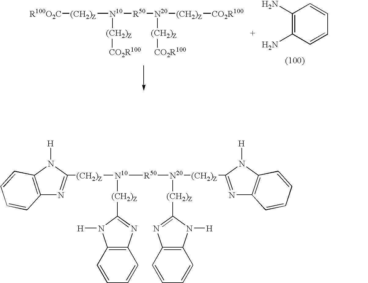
C1(N)=C(N)C=CC=C1.[R100O2C][(CH2)Z][N10]([(CH2)Z][CO2R100])[R50][N20]([(CH2)Z][CO2R100])[(CH2)Z][CO2R100].C12=C(N([H])C([(CH2)Z][N10]([(CH2)Z]C3=NC4=C(N3[H])C=CC=C4)[R50][N20]([(CH2)Z]C3=NC4=C(N3[H])C=CC=C4)[(CH2)Z]C3=NC4=C(N3[H])C=CC=C4)=N1)C=CC=C2
